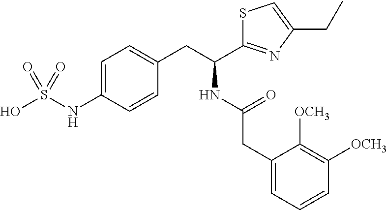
C1=C(NS(O)(=O)=O)C=CC(CC(NC(CC2=CC=CC([OCH3])=C2[OCH3])=O)C2=NC(CC)=CS2)=C1
